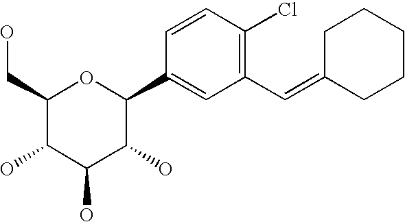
C1(CO)C(O)C(O)C(O)C(C2=CC(C=C3CCCCC3)=C(Cl)C=C2)O1
